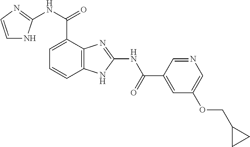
C12=C(C=CC=C1C(NC1=NC=CN1)=O)NC(NC(=O)C1=CC(OCC3CC3)=CN=C1)=N2
